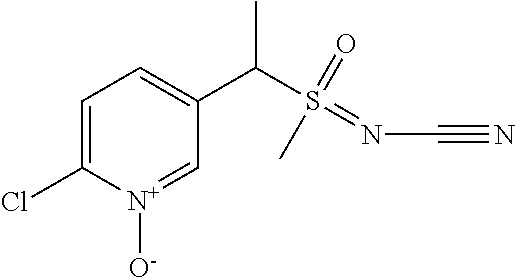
C1=C(Cl)[N+]([O-])=CC(C(S(=NC#N)(=O)C)C)=C1
